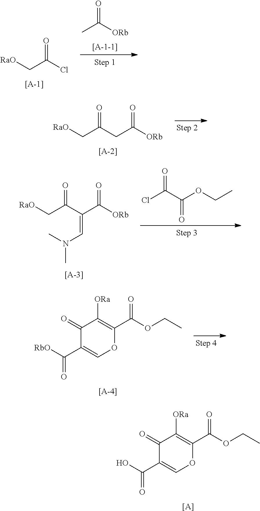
CC([ORb])=O.[RaO]CC(Cl)=O.[[A-1]].[RaO]CC(CC([ORb])=O)=O.[[A-2]].C(C(=O)OCC)(=O)Cl.[RaO]CC(C(C([ORb])=O)=CN(C)C)=O.[[A-3]].O=C1C([ORa])=C(C(OCC)=O)OC=C1C(=O)[RbO].[[A-4]].O=C1C([ORa])=C(C(OCC)=O)OC=C1C(=O)O.[[A]]
